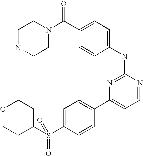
C1NCCN(C(C2=CC=C(NC3=NC(C4=CC=C(S(C5CCOCC5)(=O)=O)C=C4)=CC=N3)C=C2)=O)C1
